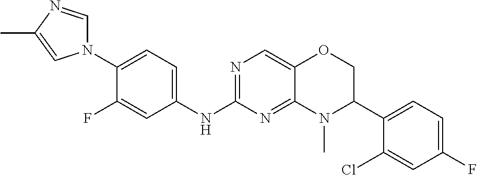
N1(C2=CC=C(NC3=NC=C4C(=N3)N(C)C(C3=CC=C(F)C=C3Cl)CO4)C=C2F)C=NC(C)=C1
